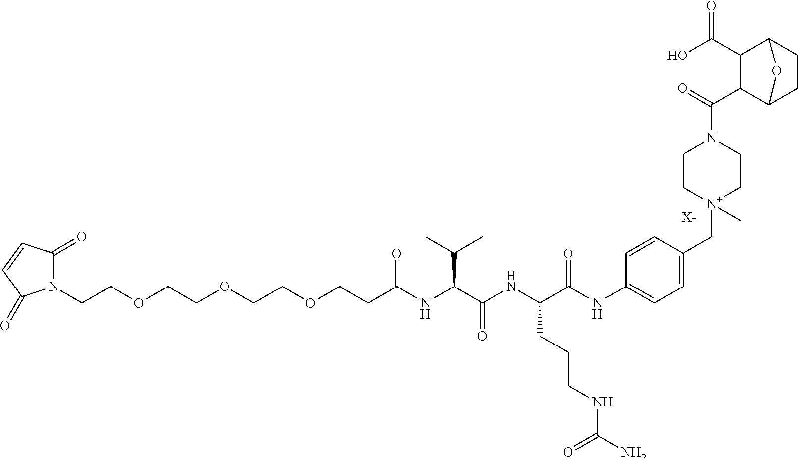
N1(CCOCCOCCOCCC(NC(C(NC(C(NC2=CC=C(C[N+]3(C)CCN(C(=O)C4C5CCC(C4C(O)=O)O5)CC3)C=C2)=O)CCCNC(N)=O)=O)C(C)C)=O)C(=O)C=CC1=O.[X-]
